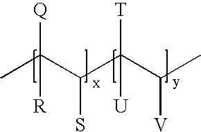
CC(C(C(C(C)[V])([U])[T])S)([Q])[R]
